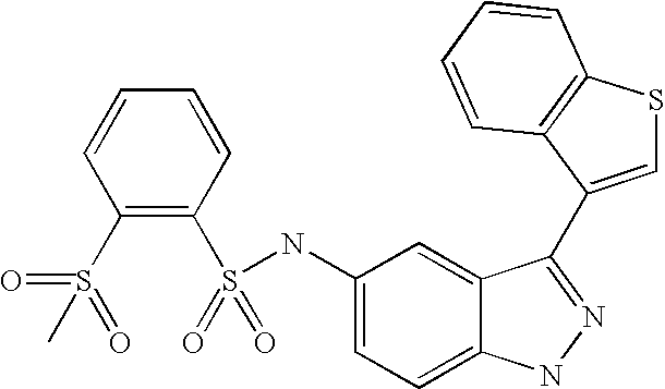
C1=CC=CC(S(=O)(=O)NC2=CC=C3C(=C2)C(C2=CSC4=C2C=CC=C4)=NN3)=C1S(=O)(C)=O
